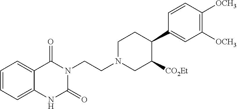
C1=CC=C2C(=C1)C(=O)N(CCN1CC([CO2Et])C(C3=CC([OCH3])=C([OCH3])C=C3)CC1)C(=O)N2
